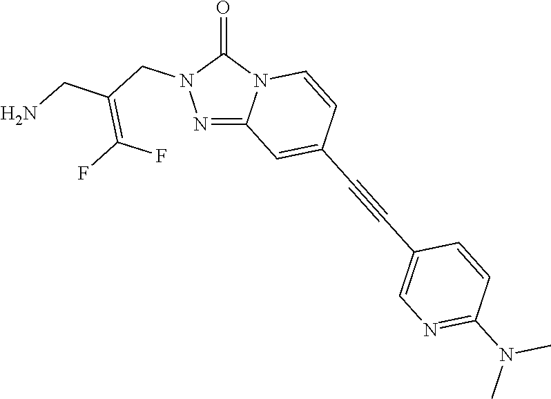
C12=NN(CC(=C(F)F)CN)C(=O)N1C=CC(C#CC1=CN=C(N(C)C)C=C1)=C2
